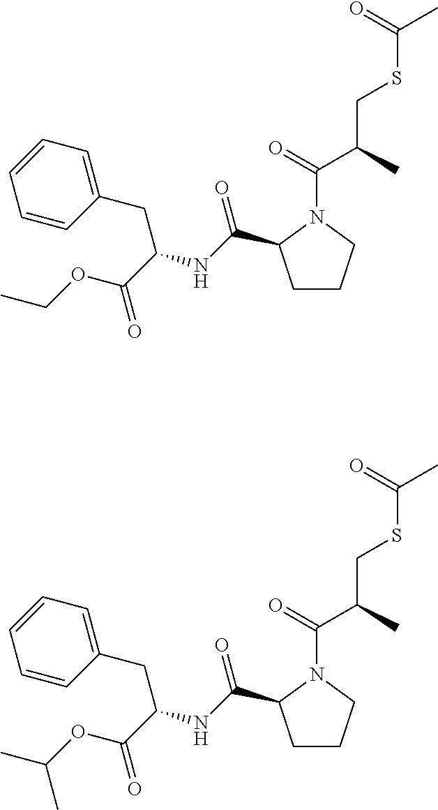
C1CCN(C(=O)C(C)CSC(C)=O)C1C(NC(C(OCC)=O)CC1=CC=CC=C1)=O.C1CCN(C(=O)C(C)CSC(C)=O)C1C(NC(C(OC(C)C)=O)CC1=CC=CC=C1)=O
